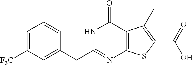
C1(CC2=NC3=C(C(=O)N2)C(C)=C(C(=O)O)S3)=CC([F3C])=CC=C1
